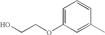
OCCOC1=CC=CC(C)=C1
